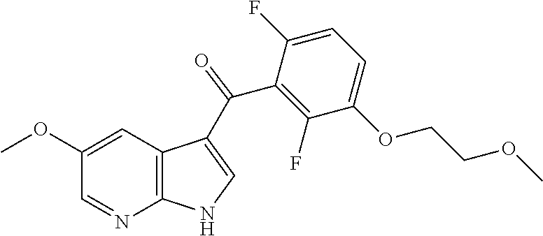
C1=NC2=C(C=C1OC)C(C(C1=C(F)C(OCCOC)=CC=C1F)=O)=CN2
